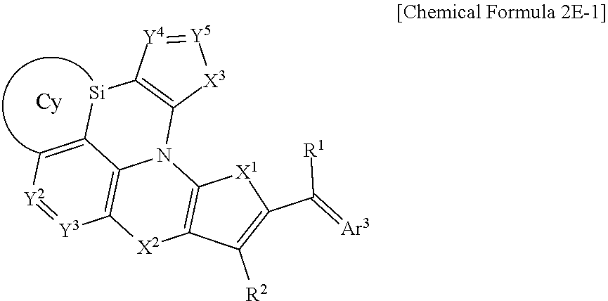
C12=C3C(=C[Y2]=[Y3]1)[Si]C1=C(N3C3=C([X2]2)C([R2])=C(C([R1])=[Ar3])[X1]3)[X3][Y5]=[Y4]1
